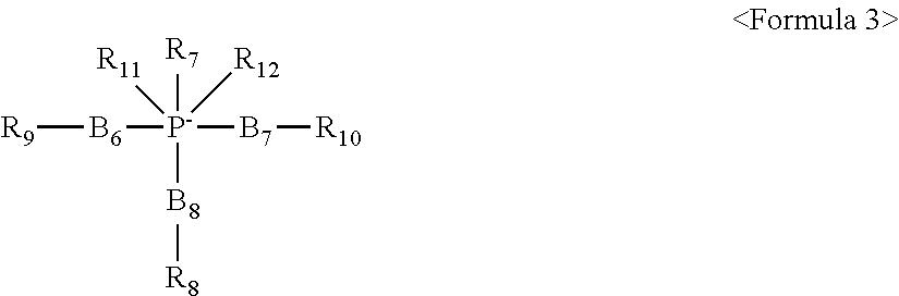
[R9][B6][P-]([B7][R10])([R7])([B8][R8])([R11])[R12]
